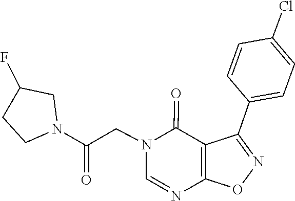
N1=CN(CC(N2CCC(F)C2)=O)C(=O)C2=C1ON=C2C1=CC=C(Cl)C=C1
